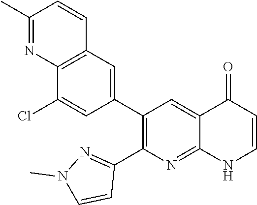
C12=C(C=C(C3=C(C4=NN(C)C=C4)N=C4C(=C3)C(=O)C=CN4)C=C1Cl)C=CC(C)=N2
